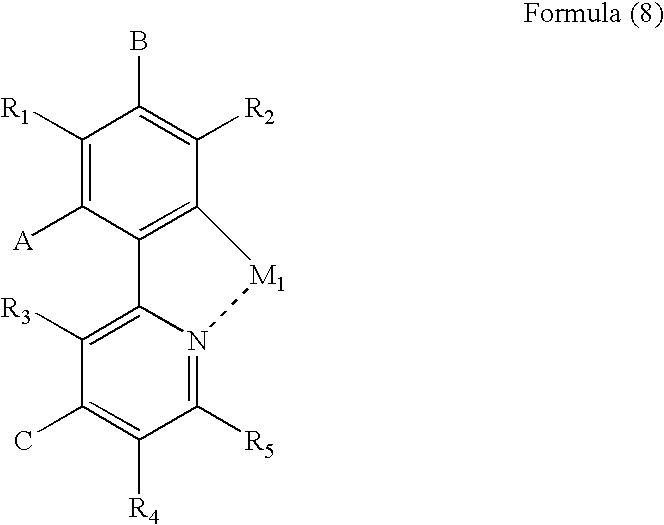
C1([R1])=C([A])C2=C(C([R2])=C1B)[M1]N1=C([R5])C([R4])=C(C)C([R3])=C21
